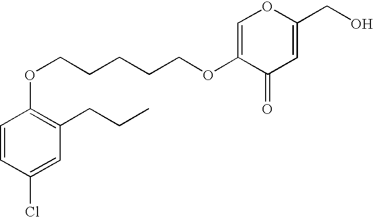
C1=CC(Cl)=CC(CCC)=C1OCCCCCOC1=COC(CO)=CC1=O
